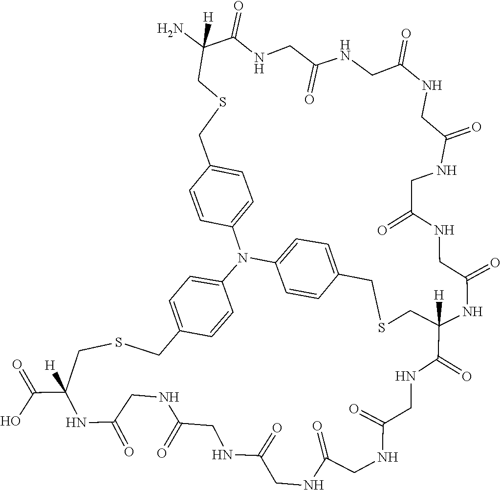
C1=CC2=CC=C1N1C3=CC=C(C=C3)CSCC([H])(NC(=O)CNC(=O)CNC(=O)CNC(=O)CNC(=O)CNC(=O)C(N)([H])CSC2)C(=O)NCC(=O)NCC(=O)NCC(=O)NCC(=O)NCC(=O)NC(C(O)=O)([H])CSCC2=CC=C1C=C2
